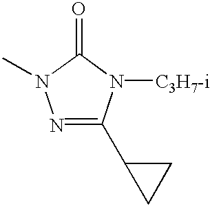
N1=C(C2CC2)N([C3H7-i])C(=O)N1C
